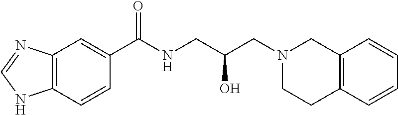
C1(C(NCC(CN2CC3=C(CC2)C=CC=C3)O)=O)=CC2=C(C=C1)NC=N2
